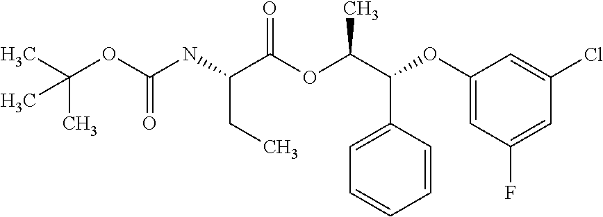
C(OC(NC(C(OC(C(C1=CC=CC=C1)OC1=CC(F)=CC(Cl)=C1)C)=O)CC)=O)(C)(C)C
